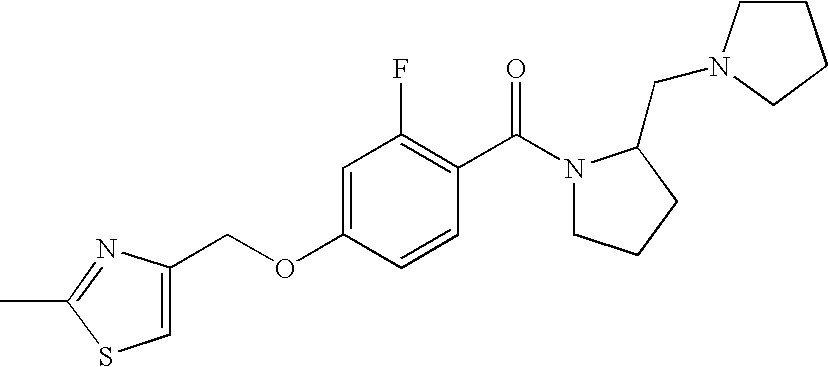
C1=C(OCC2=CSC(C)=N2)C=CC(C(N2CCCC2CN2CCCC2)=O)=C1F
